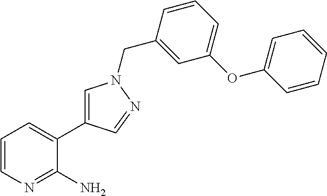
C1=CN=C(N)C(C2=CN(CC3=CC(OC4=CC=CC=C4)=CC=C3)N=C2)=C1
